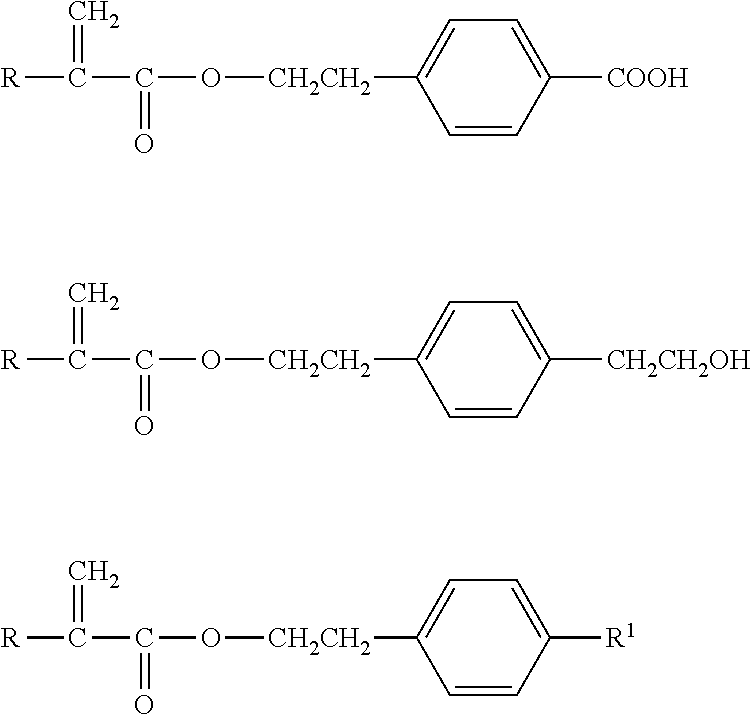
[R]C(=C)C(=O)O[CH2CH2]C1=CC=C([COOH])C=C1.[R]C(=C)C(=O)O[CH2CH2]C1=CC=C([CH2CH2OH])C=C1.[R]C(=C)C(=O)O[CH2CH2]C1=CC=C([R1])C=C1
